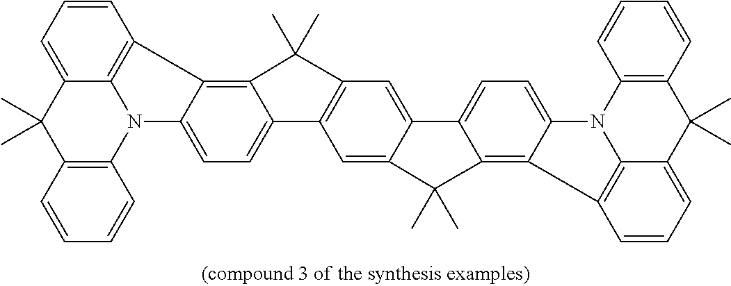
C1=CC=C2C3=C1C1=C4C(=CC=C1N3C1=C(C2(C)C)C=CC=C1)C1=C(C=C2C(=C1)C(C)(C)C1=C3C(=CC=C21)N1C2=C3C=CC=C2C(C)(C)C2=C1C=CC=C2)C4(C)C
